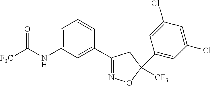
C1=C(NC([F3C])=O)C=C(C2=NOC(C3=CC(Cl)=CC(Cl)=C3)([CF3])C2)C=C1
